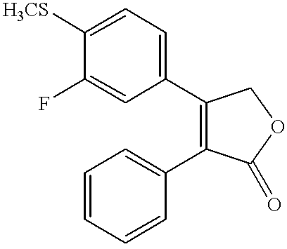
C1=C(F)C([H3CS])=CC=C1C1=C(C2=CC=CC=C2)C(=O)OC1
